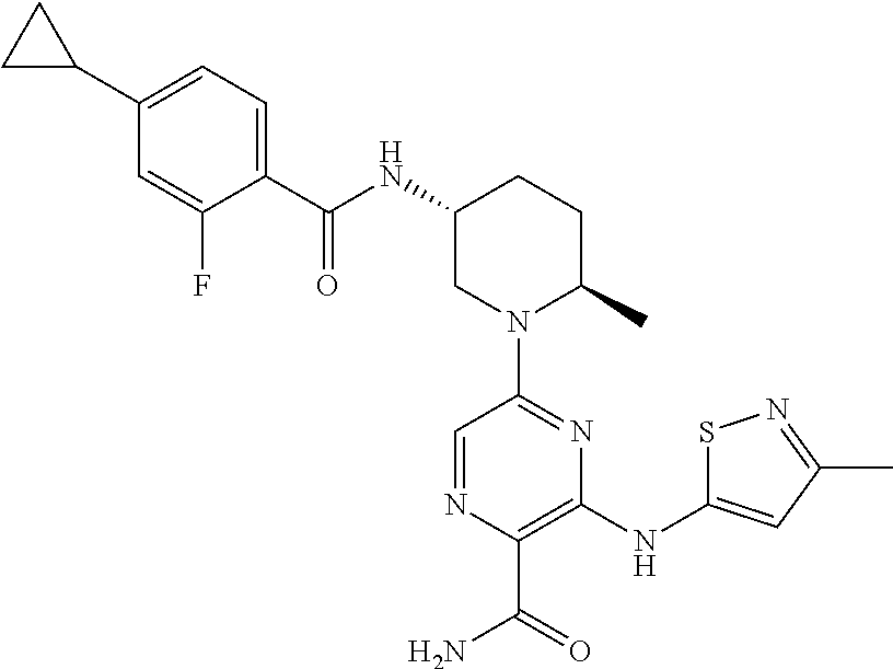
C1(C(NC2CN(C3=NC(NC4=CC(C)=NS4)=C(C(=O)N)N=C3)C(C)CC2)=O)=CC=C(C2CC2)C=C1F
